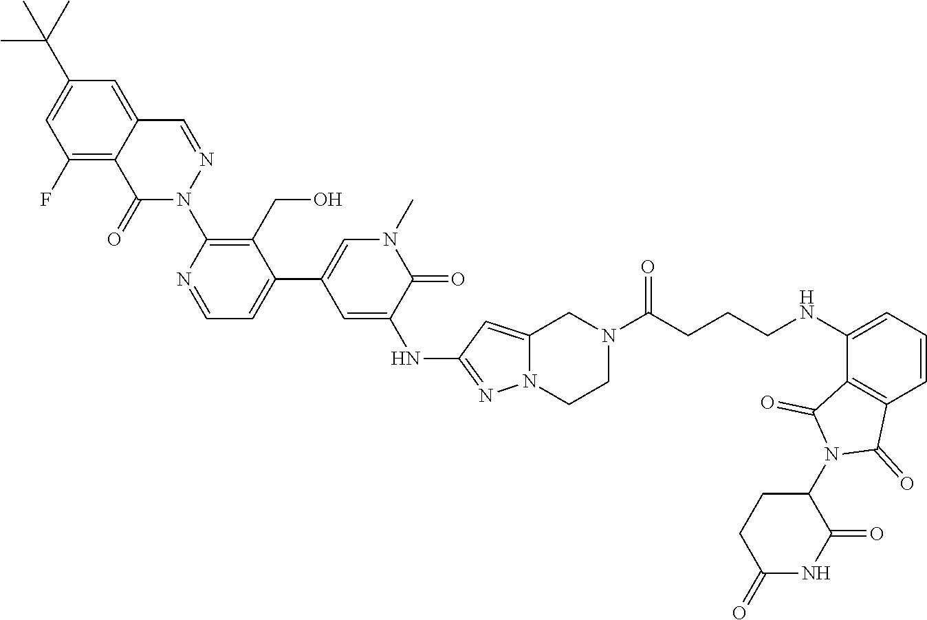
C1CN2N=C(NC3=CC(C4=CC=NC(N5N=CC6=CC(C(C)(C)C)=CC(F)=C6C5=O)=C4CO)=CN(C)C3=O)C=C2CN1C(CCCNC1=CC=CC2=C1C(=O)N(C1CCC(=O)NC1=O)C2=O)=O
